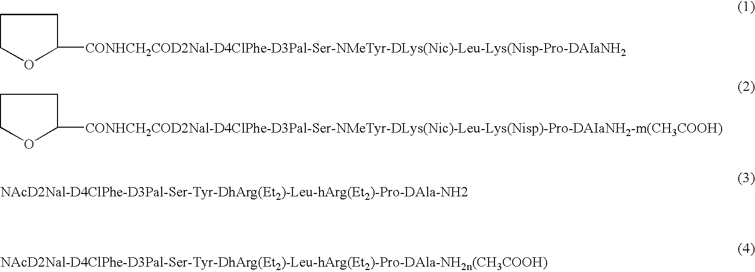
C1COC([CONHCH2COD2Nal-D4ClPhe-D3Pal-Ser-NMeTyr-DLys(Nic)-Leu-Lys(Nisp-Pro-DAIaNH2])C1.C1COC([CONHCH2COD2Nal-D4ClPhe-D3Pal-Ser-NMeTyr-DLys(Nic)-Leu-Lys(Nisp)-Pro-DAIaNH2-m(CH3COOH)])C1
